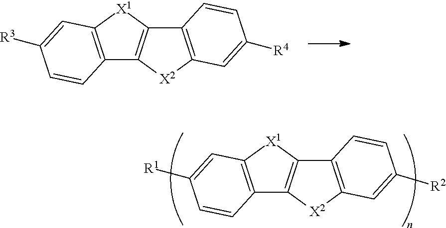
C12=C([X2]C3=C1C=CC([R2])=C3)C1=C([X1]2)C=C([R1])C=C1.C12=C([X2]C3=C1C=CC([R4])=C3)C1=C([X1]2)C=C([R3])C=C1
